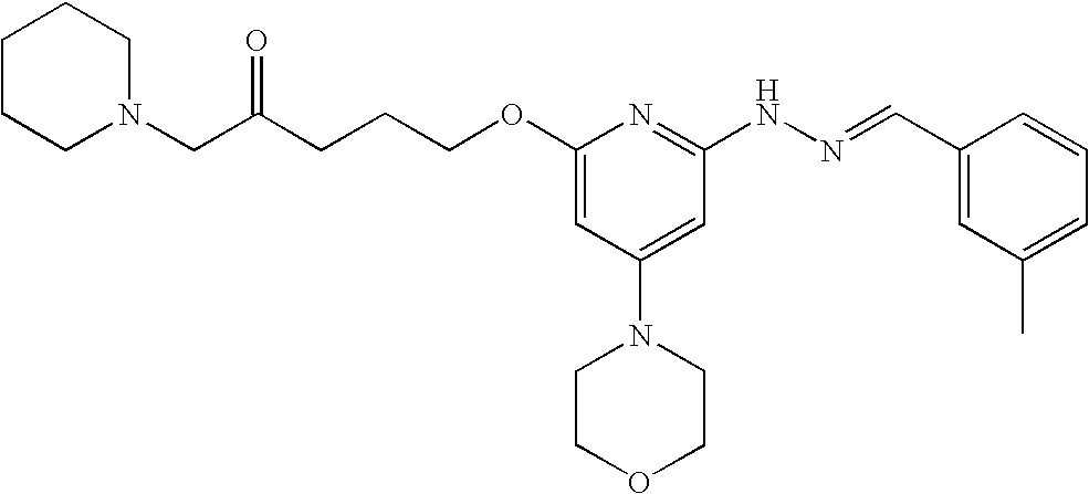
C(CCOC1=CC(N2CCOCC2)=CC(NN=CC2=CC(C)=CC=C2)=N1)C(CN1CCCCC1)=O
